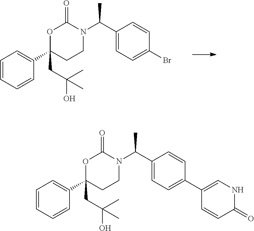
O1C(C2=CC=CC=C2)(CC(O)(C)C)CCN(C(C2=CC=C(Br)C=C2)C)C1=O.O1C(C2=CC=CC=C2)(CC(O)(C)C)CCN(C(C2=CC=C(C3=CNC(=O)C=C3)C=C2)C)C1=O
